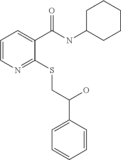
C1=CN=C(SCC(O)C2=CC=CC=C2)C(C(NC2CCCCC2)=O)=C1
